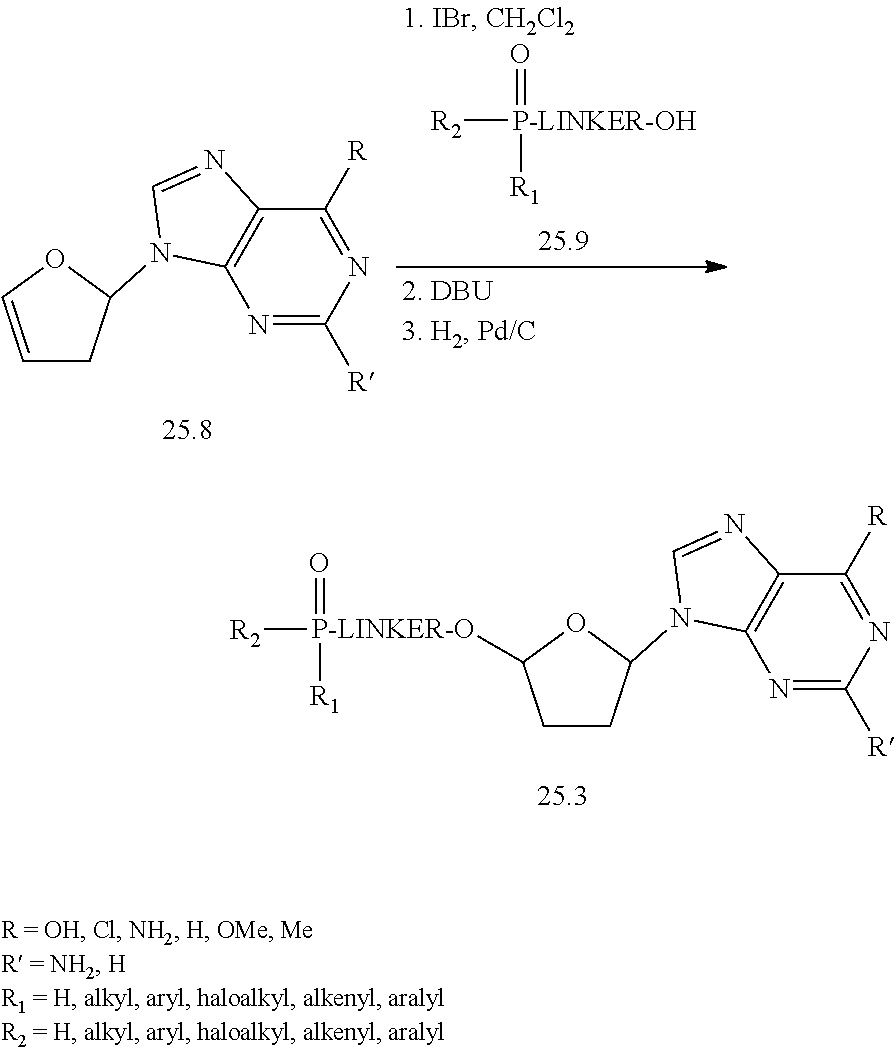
C1CC(N2C3=C(C([R])=NC([R])=N3)N=C2)OC1[P-LINKER-O]([R2])(=O)[R1].C1=COC(N2C3=C(C([R])=NC([R])=N3)N=C2)C1.[R2][P-LINKER-OH](=O)[R1]
